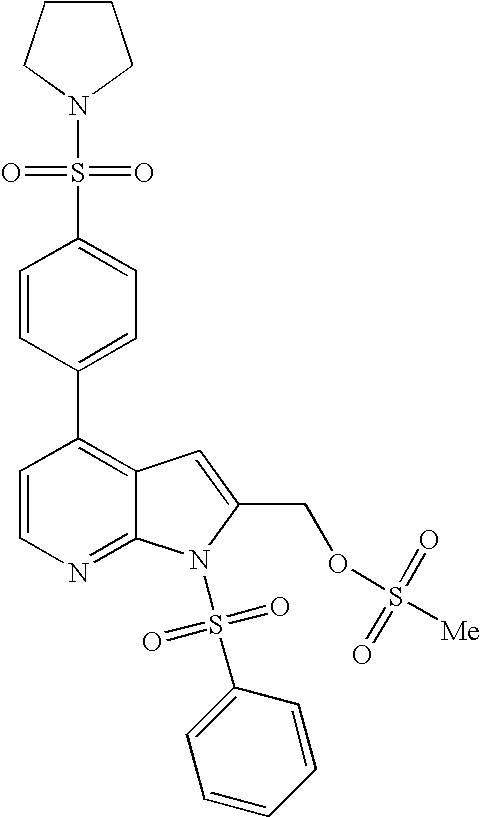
C1=CC(C2=C3C(=NC=C2)N(S(C2=CC=CC=C2)(=O)=O)C(COS([Me])(=O)=O)=C3)=CC=C1S(N1CCCC1)(=O)=O
